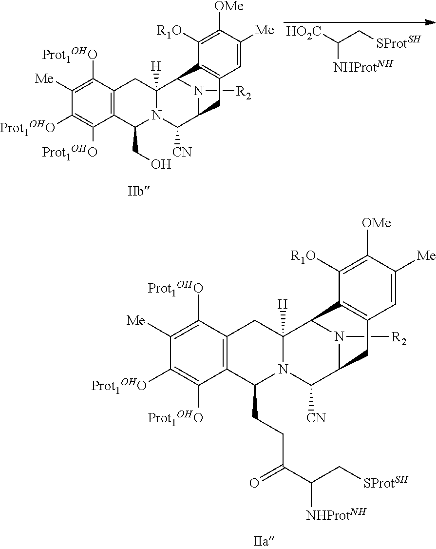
C1([Me])=C([Prot1OHO])C2=C(C([Prot1OHO])=C1[Prot1OHO])C(CCC(=O)C([NHProtNH])C[SProtSH])N1C([H])(C2)C2N([R2])C(C1[CN])CC1=C2C([R1O])=C([OMe])C([Me])=C1.[HO2C]C([NHProtNH])C[SProtSH].C1([Me])=C([Prot1OHO])C2=C(C([Prot1OHO])=C1[Prot1OHO])C(CO)N1C([H])(C2)C2N([R2])C(C1[CN])CC1=C2C([R1O])=C([OMe])C([Me])=C1
